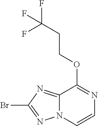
C1=CN=C(OCCC(F)(F)F)C2=NC(Br)=NN12
